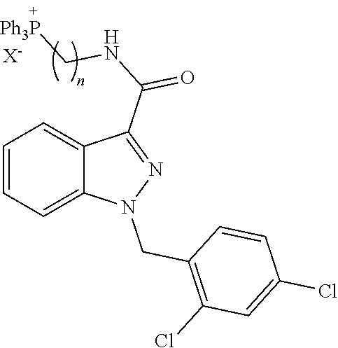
C1=CC=C2C(=C1)C(C(NC[Ph3P])=O)=NN2CC1=C(Cl)C=C(Cl)C=C1.[X-]
